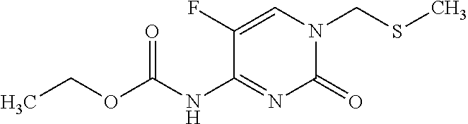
S(CN1C(=O)N=C(NC(OCC)=O)C(F)=C1)C
